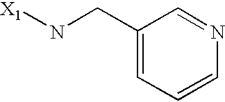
[X1]NCC1=CC=CN=C1
